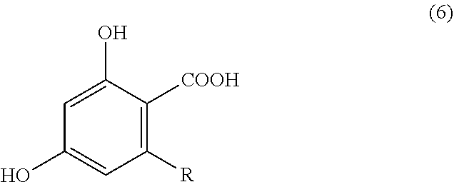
C1=C(O)C([COOH])=C([R])C=C1O
